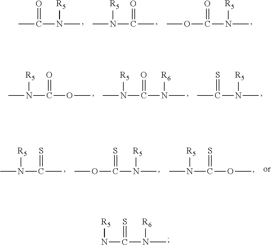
CC(N(C)[R5])=O.CN(C(C)=O)[R5].O(C(N(C)[R5])=O)C.O(C(N(C)[R5])=O)C.N(C(N(C)[R5])=O)(C)[R6].CC(N(C)[R5])=S.N(C(N[R5])=S)(C)[R6].CN(C(C)=S)[R5].O(C(N(C)[R5])=S)C.O(C(N(C)[R5])=S)C
